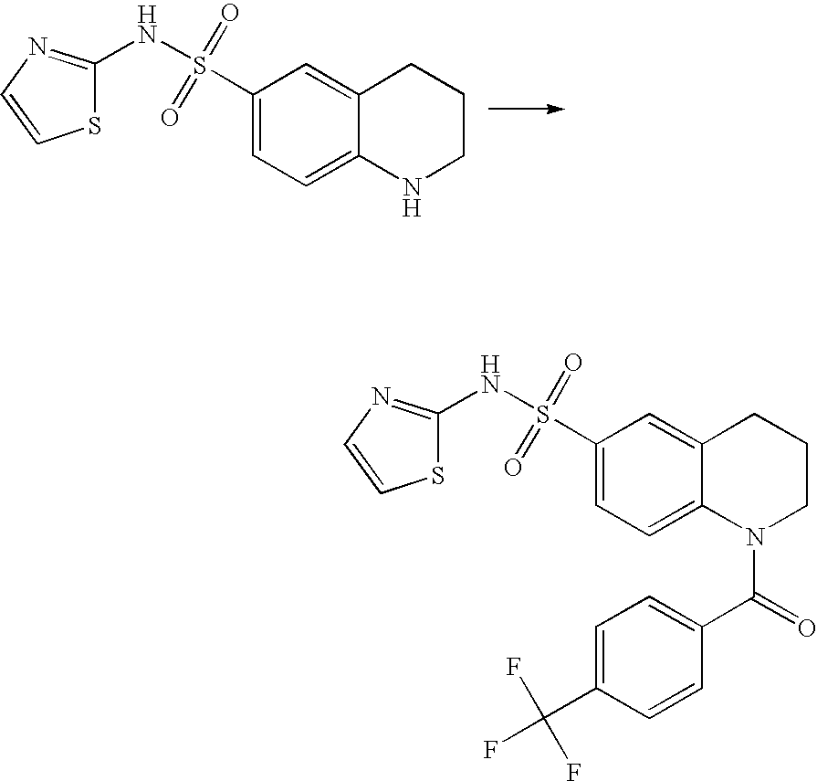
S1C(NS(C2=CC=C3C(=C2)CCCN3)(=O)=O)=NC=C1.S1C(NS(C2=CC=C3C(=C2)CCCN3C(=O)C2=CC=C(C(F)(F)F)C=C2)(=O)=O)=NC=C1
